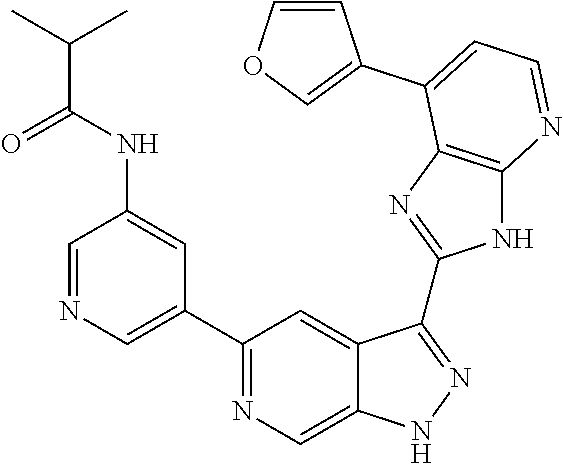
C1=NC=C(C2=NC=C3C(=C2)C(C2=NC4=C(N2)N=CC=C4C2=COC=C2)=NN3)C=C1NC(=O)C(C)C
